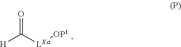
[H]C([LXa][OP1])=O
